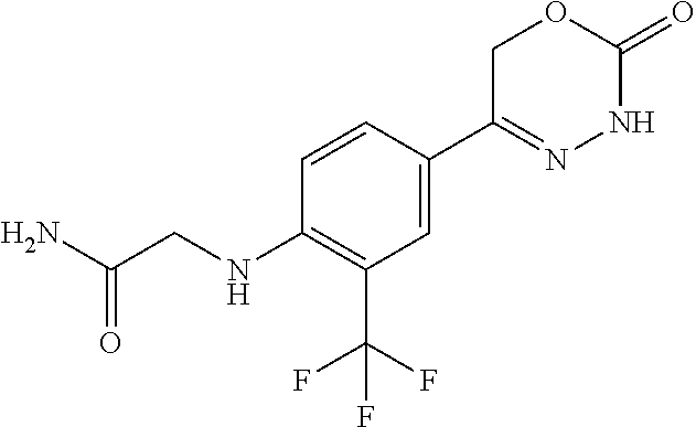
C(CNC1=C(C(F)(F)F)C=C(C2=NNC(=O)OC2)C=C1)(N)=O
